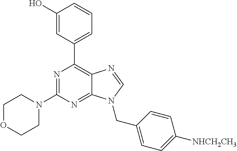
N1=C(N2CCOCC2)N=C2C(=C1C1=CC=CC(O)=C1)N=CN2CC1=CC=C([NHCH2CH3])C=C1
